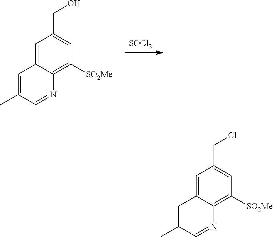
[SOCl2].C1=C2C(=C([SO2Me])C=C1CO)N=CC(C)=C2.C1=C2C(=C([SO2Me])C=C1CCl)N=CC(C)=C2
